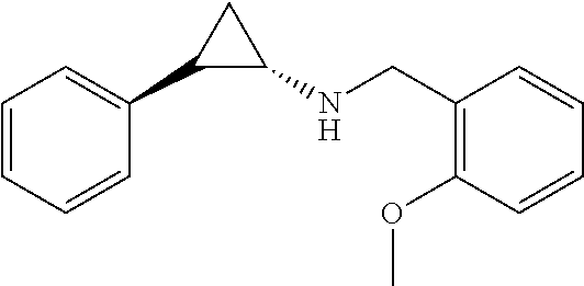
C1=CC=CC(C2C(NCC3=C(OC)C=CC=C3)C2)=C1
